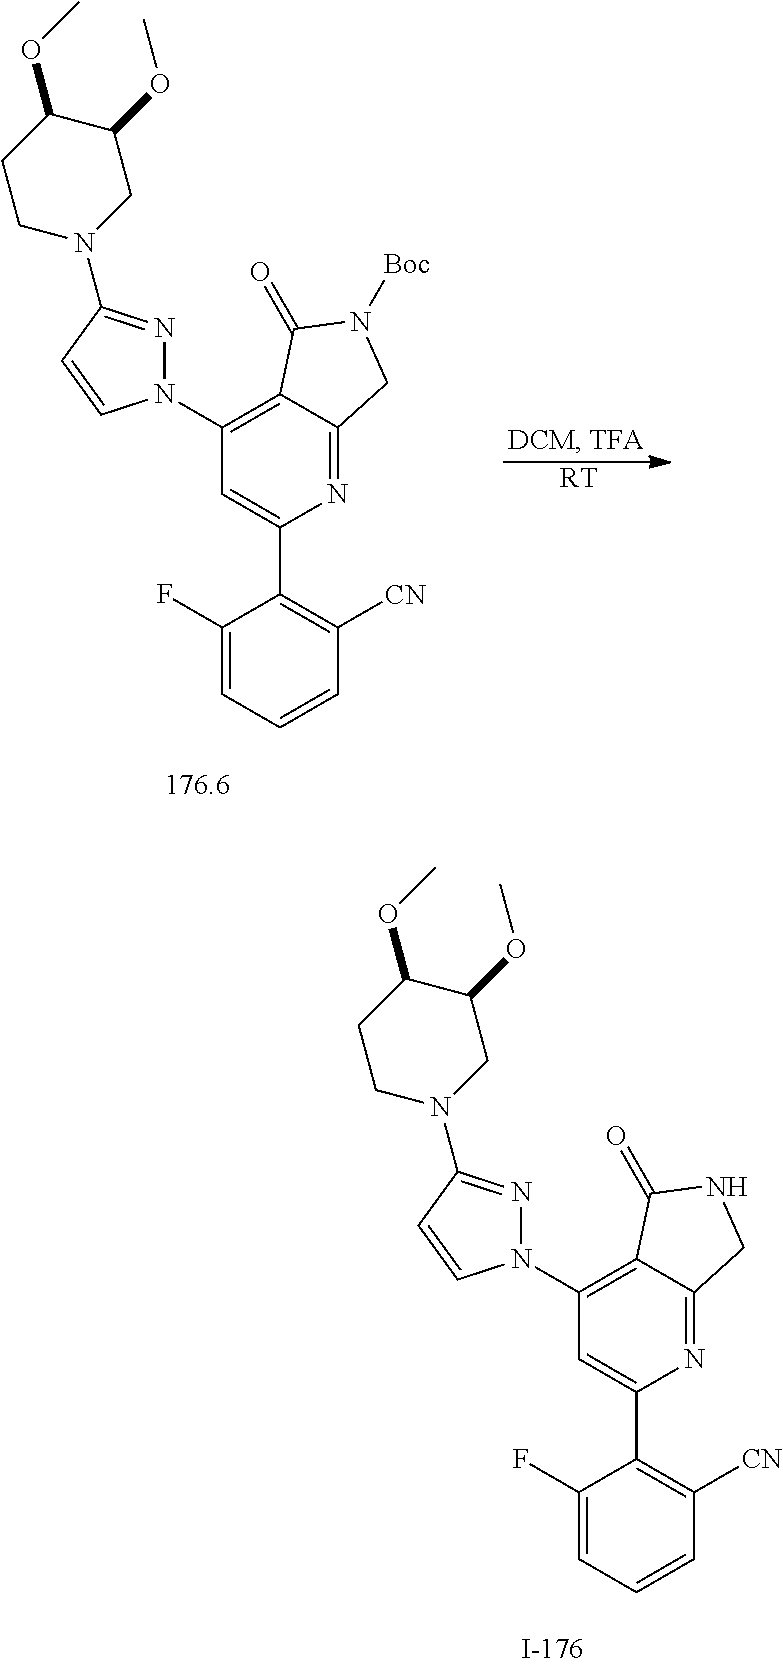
N1=C(N2CC(OC)C(OC)CC2)C=CN1C1=C2C(=NC(C3=C([CN])C=CC=C3F)=C1)CNC2=O.N1=C(N2CC(OC)C(OC)CC2)C=CN1C1=C2C(=NC(C3=C([CN])C=CC=C3F)=C1)CN([Boc])C2=O.[RT]
